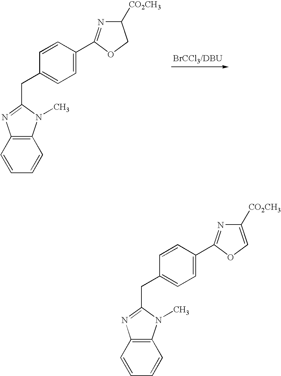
C1=CC(C2=NC([CO2CH3])CO2)=CC=C1CC1=NC2=C(N1C)C=CC=C2.C1=CC(C2=NC([CO2CH3])=CO2)=CC=C1CC1=NC2=C(N1C)C=CC=C2
